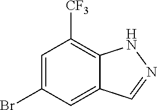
C1=C(Br)C=C2C(=C1[CF3])NN=C2
